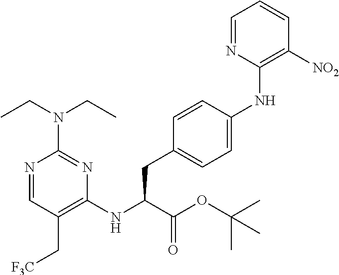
N1=CC(C[F3C])=C(NC(C(OC(C)(C)C)=O)CC2=CC=C(NC3=C([NO2])C=CC=N3)C=C2)N=C1N(CC)CC
